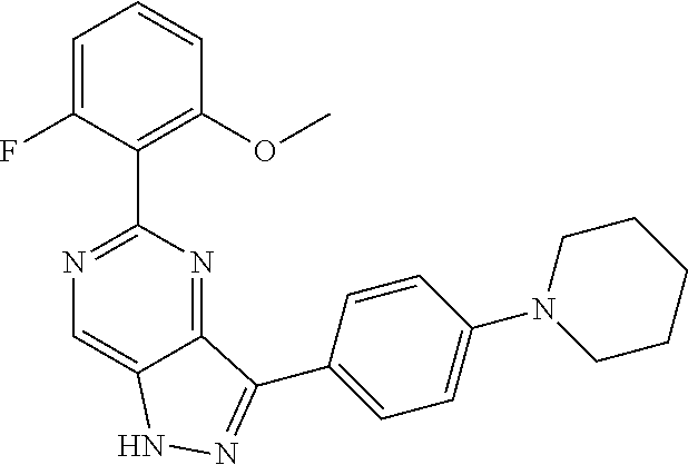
C1=C(F)C(C2=NC=C3C(=N2)C(C2=CC=C(N4CCCCC4)C=C2)=NN3)=C(OC)C=C1
